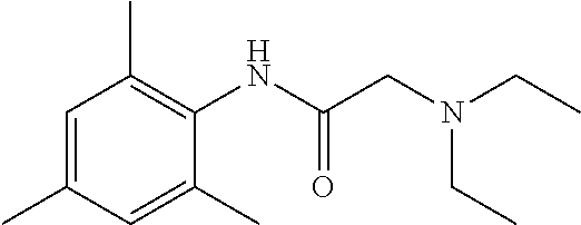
C1=C(C)C=C(C)C(NC(=O)CN(CC)CC)=C1C
